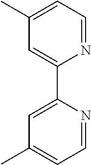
C1(C2=CC(C)=CC=N2)=CC(C)=CC=N1
